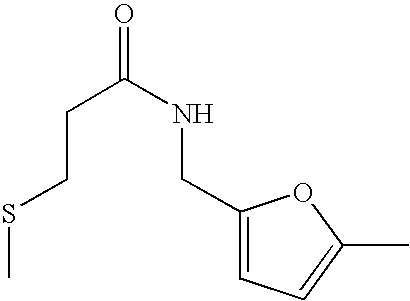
S(C)CCC(NCC1=CC=C(C)O1)=O
